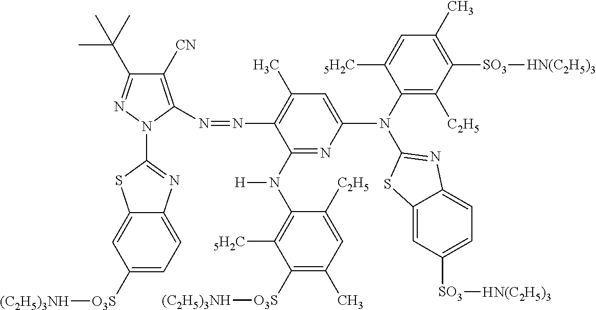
C1([CN])=C(N=NC2=C(C)C=C(N(C3=C([C2H5])C([SO3][HN(C2H5)3])=C(C)C=C3[5H2C])C3=NC4=CC=C([SO3][HN(C2H5)3])C=C4S3)N=C2N(C2=C([5H2C])C([O3S][(C2H5)3NH])=C(C)C=C2[C2H5])[H])N(C2=NC3=CC=C([O3S][(C2H5)3NH])C=C3S2)N=C1C(C)(C)C
